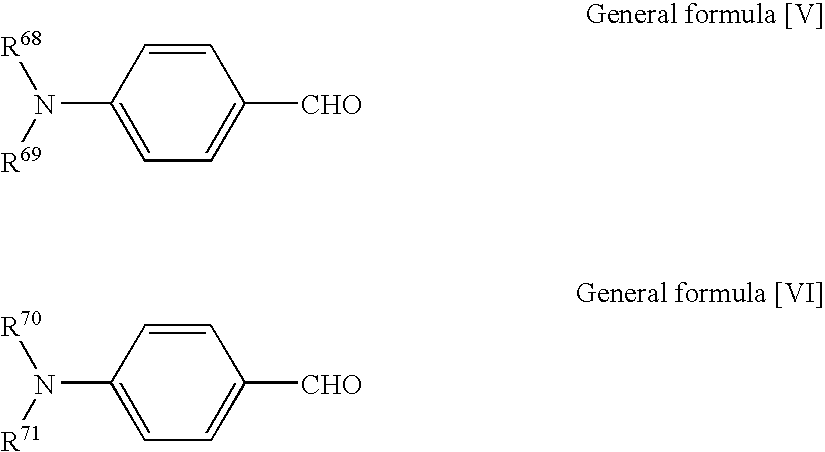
N(C1=CC=C([CHO])C=C1)([R69])[R68].N(C1=CC=C([CHO])C=C1)([R71])[R70]
